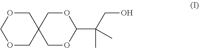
O1CC2(COC1)COC(C(CO)(C)C)OC2
